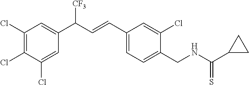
C1(Cl)=C(Cl)C(Cl)=CC(C([CF3])C=CC2=CC=C(CNC(C3CC3)=S)C(Cl)=C2)=C1
